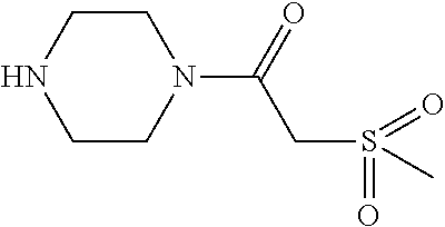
C1CNCCN1C(=O)CS(=O)(=O)C
